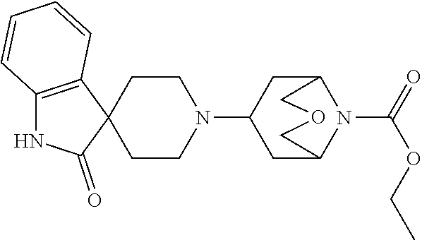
C12(CCN(C3CC4N(C(=O)OCC)C(C3)COC4)CC1)C1=C(NC2=O)C=CC=C1
